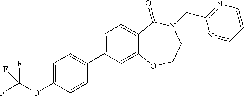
C1=C(C2=CC=C(OC(F)(F)F)C=C2)C=C2C(=C1)C(=O)N(CC1=NC=CC=N1)CCO2
